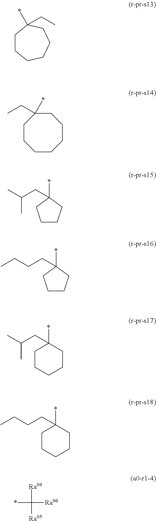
C1CCCCCC1(*)CC.C1CCCCCCC1(CC)*.C1CCC(*)(CC(C)C)C1.C1CCC(*)(CCCC)C1.C1(*)(CC(C)C)CCCCC1.C1(*)(CCCC)CCCCC1.[Ra04]C(*)([Ra06])[Ra05]
